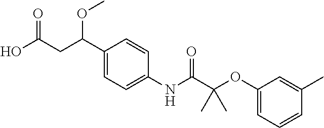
C1(C(CC(O)=O)OC)=CC=C(NC(C(OC2=CC=CC(C)=C2)(C)C)=O)C=C1
